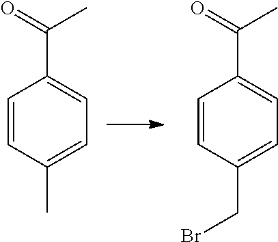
C1=CC(C)=CC=C1C(=O)C.C1=CC(CBr)=CC=C1C(=O)C
